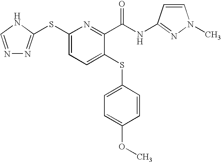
N1=CNC(SC2=CC=C(SC3=CC=C(OC)C=C3)C(C(NC3=NN(C)C=C3)=O)=N2)=N1
